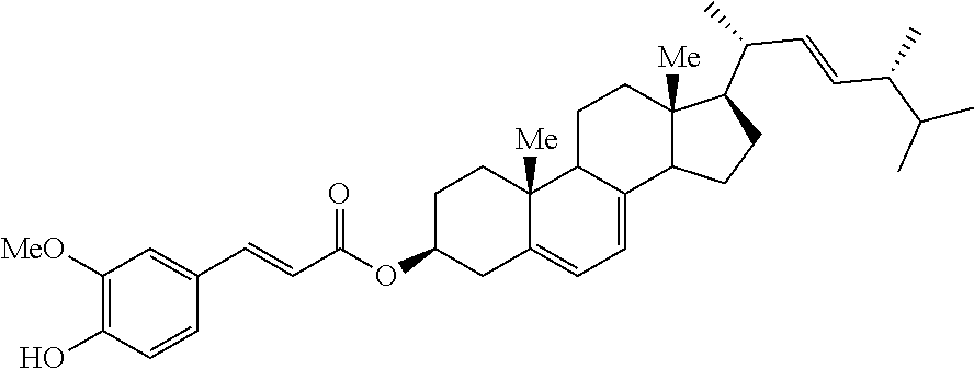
C1C(OC(C=CC2=CC([MeO])=C(O)C=C2)=O)CC2=CC=C3C(C2([Me])C1)CCC1([Me])C3CCC1C(C=CC(C(C)C)C)C
